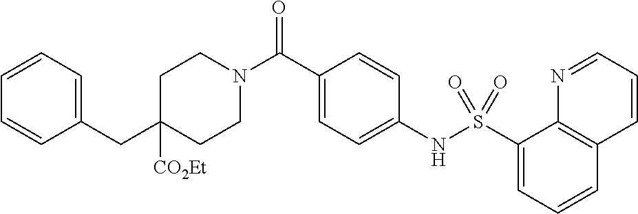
C1CN(C(C2=CC=C(NS(C3=CC=CC4=C3N=CC=C4)(=O)=O)C=C2)=O)CCC1([CO2Et])CC1=CC=CC=C1
